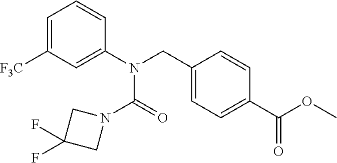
C1=C([F3C])C=C(N(CC2=CC=C(C(OC)=O)C=C2)C(=O)N2CC(F)(F)C2)C=C1
